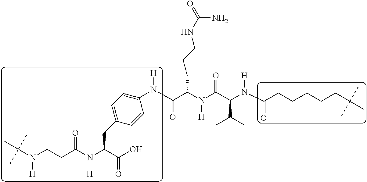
C1(N(C(C(N(C(C(N(C(CCCCCC(C)(C)C)=O)[H])C(C)C)=O)[H])CCCNC(=O)N)=O)[H])=CC=C(CC(N([H])C(=O)CCN([H])C(C)(C)C)C(O)=O)C=C1
